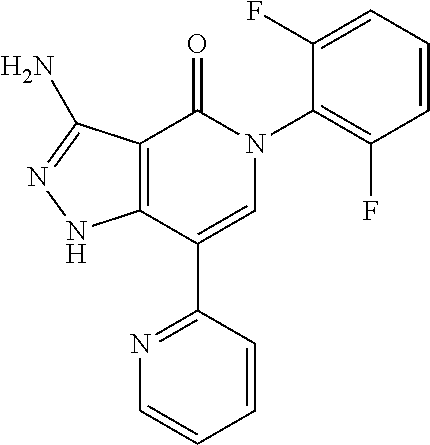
C1=CC=C(F)C(N2C(=O)C3=C(C(C4=NC=CC=C4)=C2)NN=C3N)=C1F
